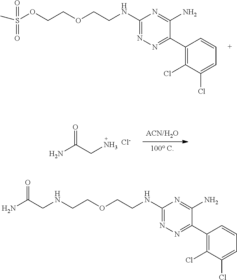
C1(C2=NN=C(NCCOCCOS(C)(=O)=O)N=C2N)=C(Cl)C(Cl)=CC=C1.[ACN/H2O].[100 C].NC(CN)=O.[Cl-].C1(C2=NN=C(NCCOCCNCC(N)=O)N=C2N)=C(Cl)C(Cl)=CC=C1
